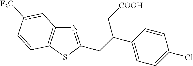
C1(C(CC2=NC3=C(S2)C=CC([F3C])=C3)C[COOH])=CC=C(Cl)C=C1
